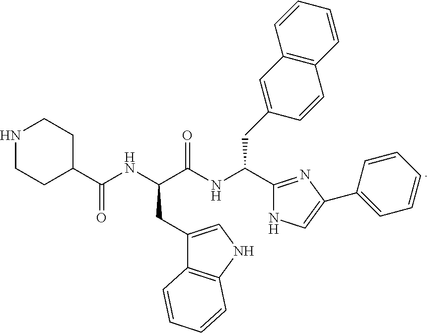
N1CCC(C(NC(C(NC(C2=NC(C3=CC=CC=C3)=CN2)CC2=CC3=C(C=C2)C=CC=C3)=O)CC2=CNC3=C2C=CC=C3)=O)CC1
